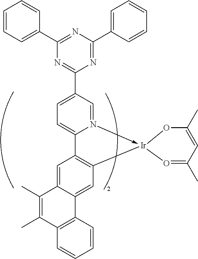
C1(C2=CC=CC=C2)=NC(C2=CC=CC=C2)=NC(C2=CC=C3N(->[Ir]4(C5=C3C=C3C(=C5)C5=C(C(C)=C3C)C=CC=C5)OC(C)=CC(C)=O4)=C2)=N1
